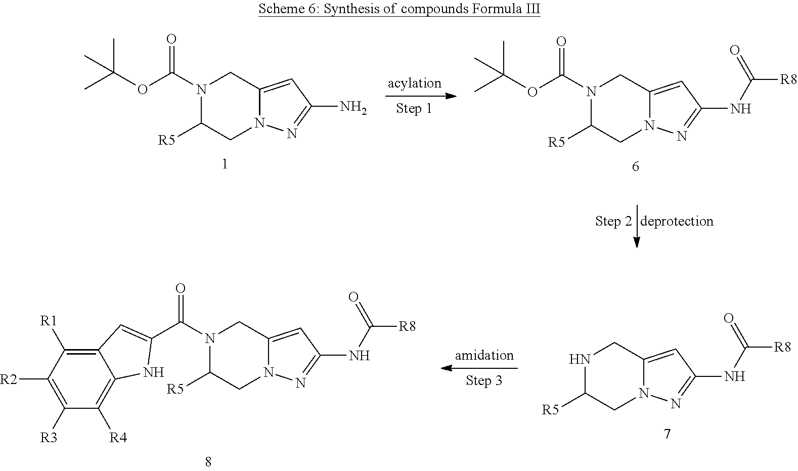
CC(OC(N1CC2=CC(N)=NN2CC1[R5])=O)(C)C.CC(OC(N1CC2=CC(NC([R8])=O)=NN2CC1[R5])=O)(C)C.N1CC2=CC(NC([R8])=O)=NN2CC1[R5].N1(C(C2=CC3=C([R1])C([R2])=C([R3])C([R4])=C3N2)=O)CC2=CC(NC([R8])=O)=NN2CC1[R5]
